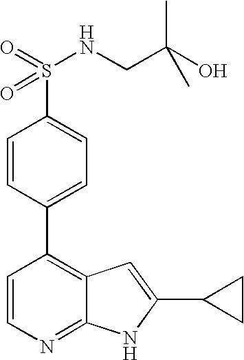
C1=CN=C2C(=C1C1=CC=C(S(=O)(=O)NCC(O)(C)C)C=C1)C=C(C1CC1)N2
